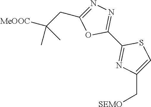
C1(C2=NN=C(CC([MeOOC])(C)C)O2)=NC(C[SEMO])=CS1
